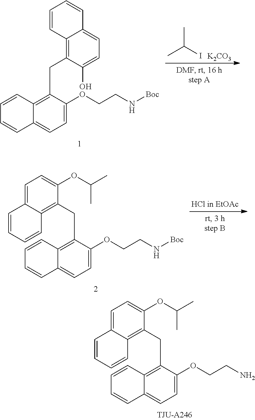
CC(I)C.[K2CO3].C12=C(CC3=C4C(=CC=C3OCCN[Boc])C=CC=C4)C(O)=CC=C1C=CC=C2.C1(CC2=C3C(=CC=C2OC(C)C)C=CC=C3)=C2C(=CC=C1OCCN[Boc])C=CC=C2.C1(CC2=C3C(=CC=C2OC(C)C)C=CC=C3)=C2C(=CC=C1OCCN)C=CC=C2
